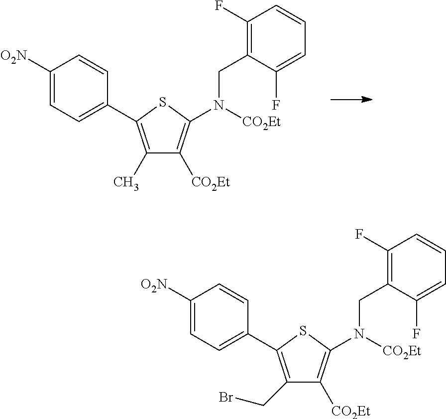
C1([O2N])=CC=C(C2=C(C)C([CO2Et])=C(N(CC3=C(F)C=CC=C3F)[CO2Et])S2)C=C1.C1([O2N])=CC=C(C2=C(CBr)C([CO2Et])=C(N(CC3=C(F)C=CC=C3F)[CO2Et])S2)C=C1
